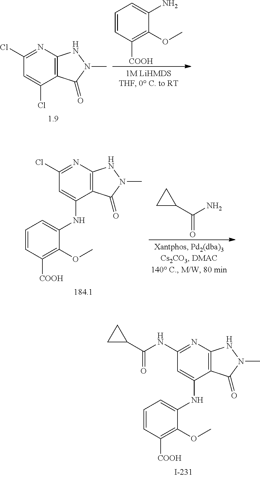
C12=C(N=C(Cl)C=C1Cl)NN(C)C2=O.C1=CC([COOH])=C(OC)C(N)=C1.C12=C(N=C(Cl)C=C1NC1=CC=CC([COOH])=C1OC)NN(C)C2=O.C1(C(N)=O)CC1.C12=C(N=C(NC(=O)C3CC3)C=C1NC1=CC=CC([COOH])=C1OC)NN(C)C2=O
